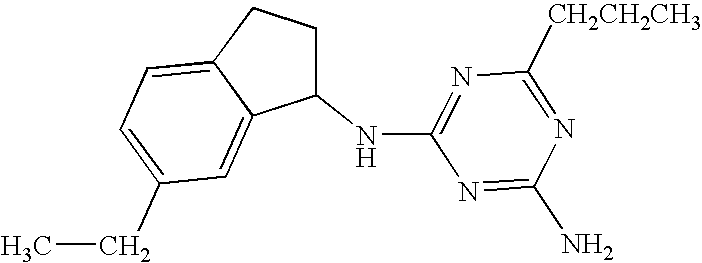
C1(NC2=NC([CH2CH2CH3])=NC(N)=N2)CCC2=CC=C(CC)C=C12
